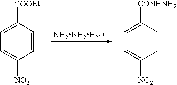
[NH2NH2H2O].C1([COOEt])=CC=C([NO2])C=C1.C1([CONHNH2])=CC=C([NO2])C=C1
